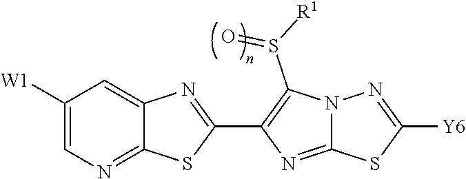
C1([W1])=CN=C2C(=C1)N=C(C1=C(S([R1])=O)N3C(=N1)SC([Y6])=N3)S2
